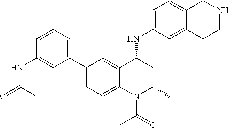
C1(NC2CC(C)N(C(C)=O)C3=CC=C(C4=CC=CC(NC(C)=O)=C4)C=C23)=CC=C2C(=C1)CCNC2
